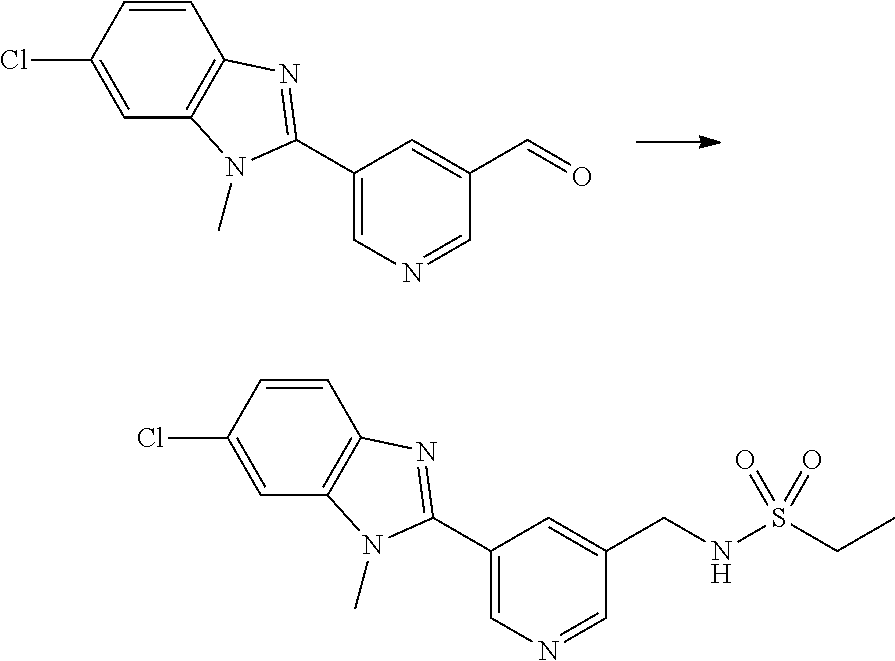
C(=O)C1=CC(C2=NC3=C(C=C(Cl)C=C3)N2C)=CN=C1.C(NS(CC)(=O)=O)C1=CC(C2=NC3=C(C=C(Cl)C=C3)N2C)=CN=C1
